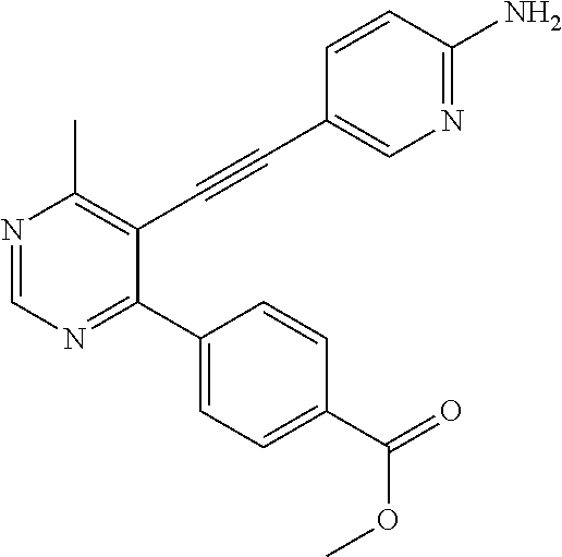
N1=CN=C(C2=CC=C(C(OC)=O)C=C2)C(C#CC2=CN=C(N)C=C2)=C1C
